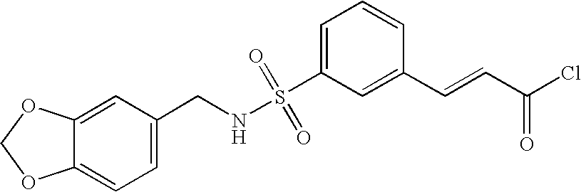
C1=C(CNS(C2=CC=CC(C=CC(Cl)=O)=C2)(=O)=O)C=C2C(=C1)OCO2
